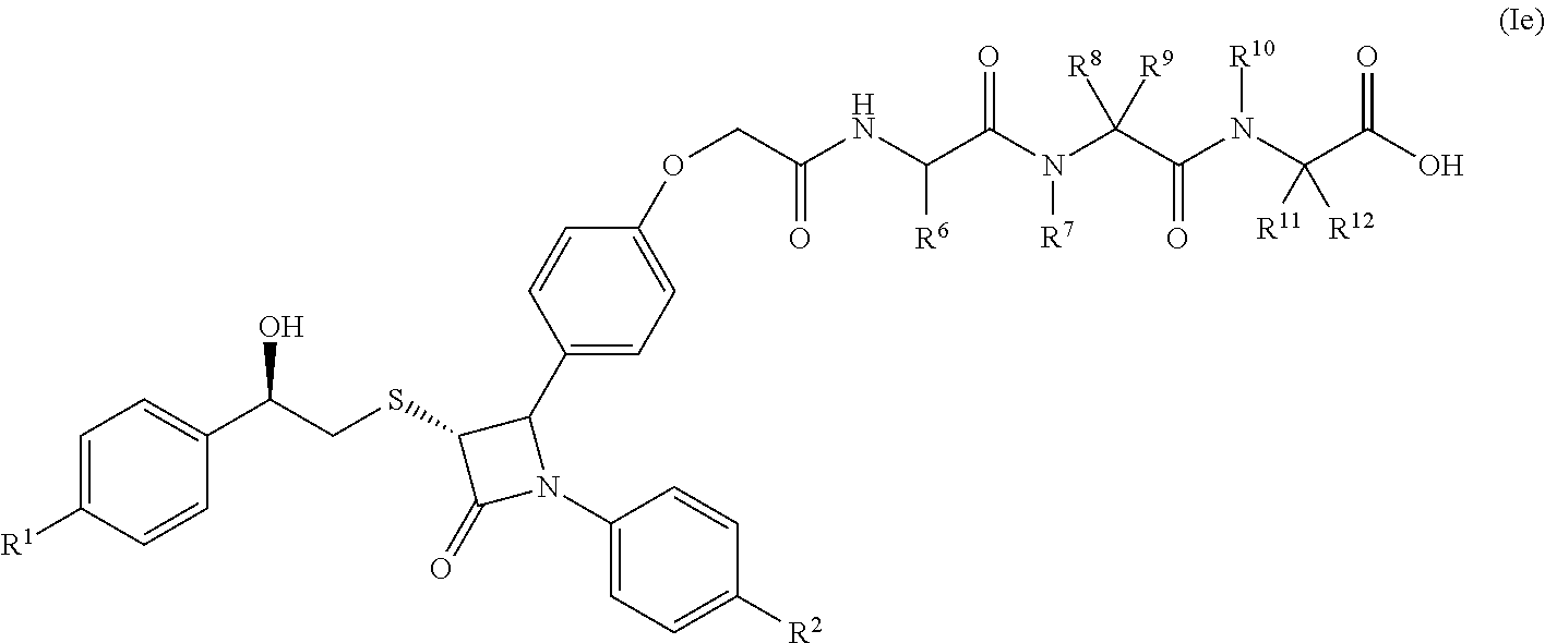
C1=C([R1])C=CC(C(CSC2C(=O)N(C3=CC=C([R2])C=C3)C2C2=CC=C(OCC(NC(C(N(C(C(N(C(C(O)=O)([R11])[R12])[R10])=O)([R8])[R9])[R7])=O)[R6])=O)C=C2)O)=C1
